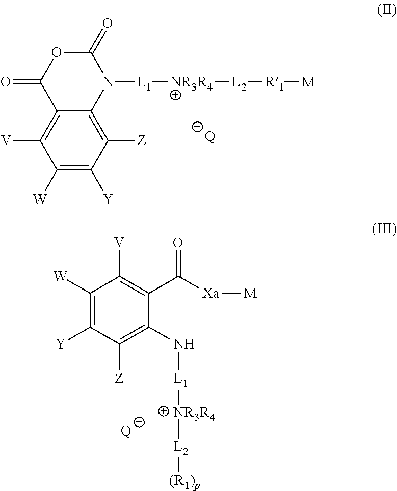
C1([W])=C([Y])C([Z])=C2C(=C1[V])C(=O)OC(=O)N2[L1][NR3R4][L2][R1][M].[Q].C1([W])=C([Y])C([Z])=C(N[L1][NR3R4][L2][(R1)p])C(C([Xa][M])=O)=C1[V].[Q]
